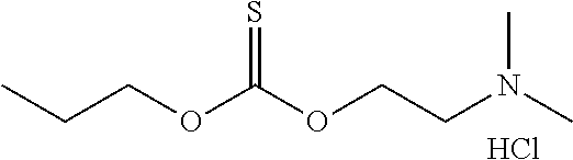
C(COC(OCCN(C)C)=S)C.Cl
